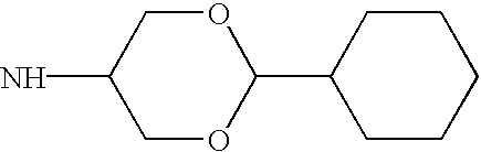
C1OC(C2CCCCC2)OCC1N
